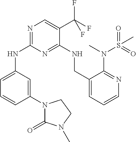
N(C1=NC=C(C(F)(F)F)C(NCC2=CC=CN=C2N(S(=O)(C)=O)C)=N1)C1=CC=CC(N2C(=O)N(C)CC2)=C1
